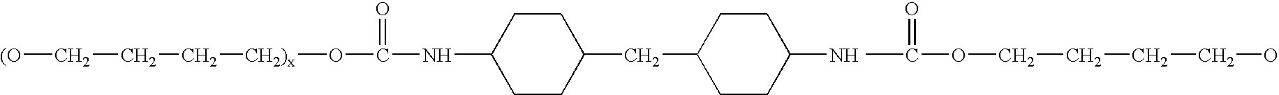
CC(OCCCCO)=O.[(O]CCC[CH2)x]OC(NC1CCC(CC2CCC(N)CC2)CC1)=O
